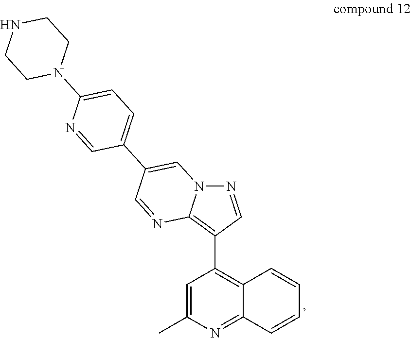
N1=CC(C2=C3C(=NC(C)=C2)C=CC=C3)=C2N1C=C(C1=CC=C(N3CCNCC3)N=C1)C=N2
